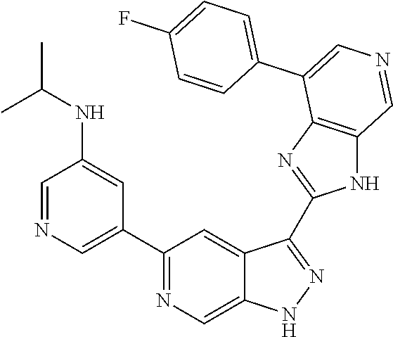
C1(C2=CN=CC(NC(C)C)=C2)=NC=C2C(=C1)C(C1=NC3=C(N1)C=NC=C3C1=CC=C(F)C=C1)=NN2
